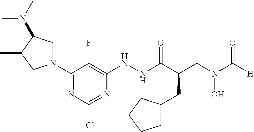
C1(N2CC(N(C)C)C(C)C2)=NC(Cl)=NC(NNC(C(CN(C([H])=O)O)CC2CCCC2)=O)=C1F
